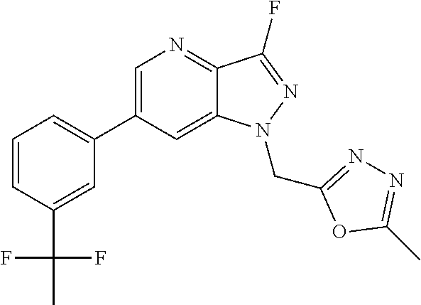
C1(C2=CC=CC(C(F)(F)C)=C2)=CN=C2C(=C1)N(CC1=NN=C(C)O1)N=C2F
